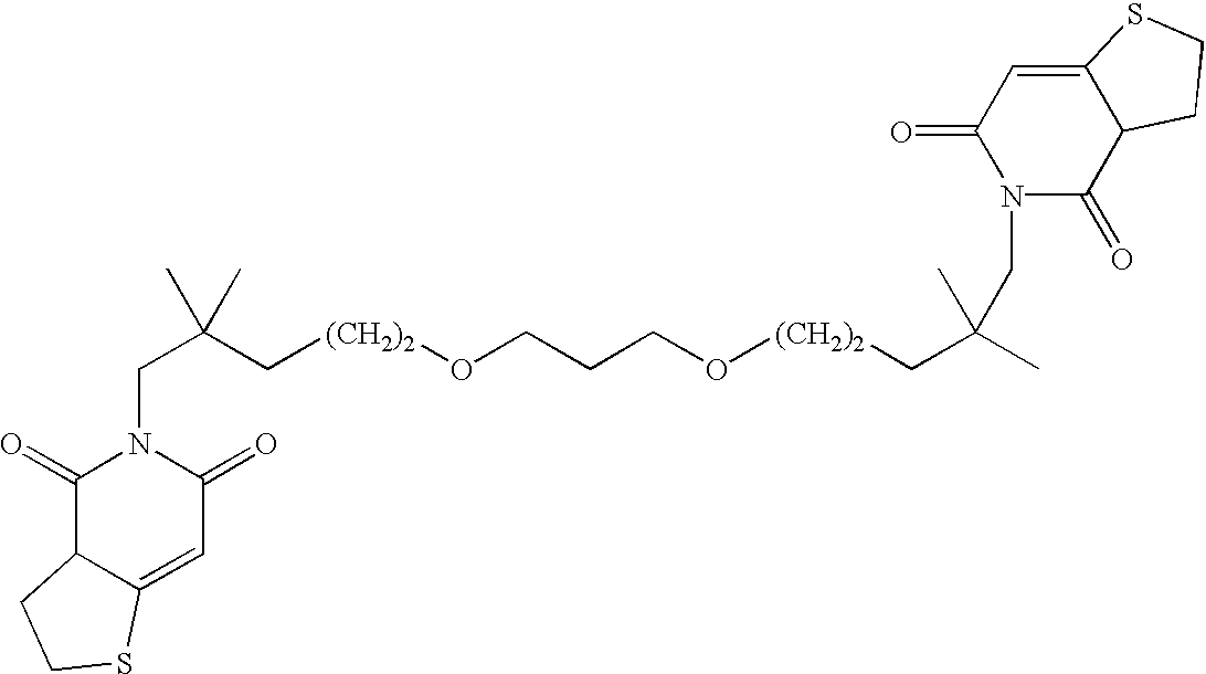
C([(CH2)2]OCCCO[(CH2)2]CC(C)(C)CN1C(=O)C2C(=CC1=O)SCC2)C(CN1C(=O)C2C(=CC1=O)SCC2)(C)C
